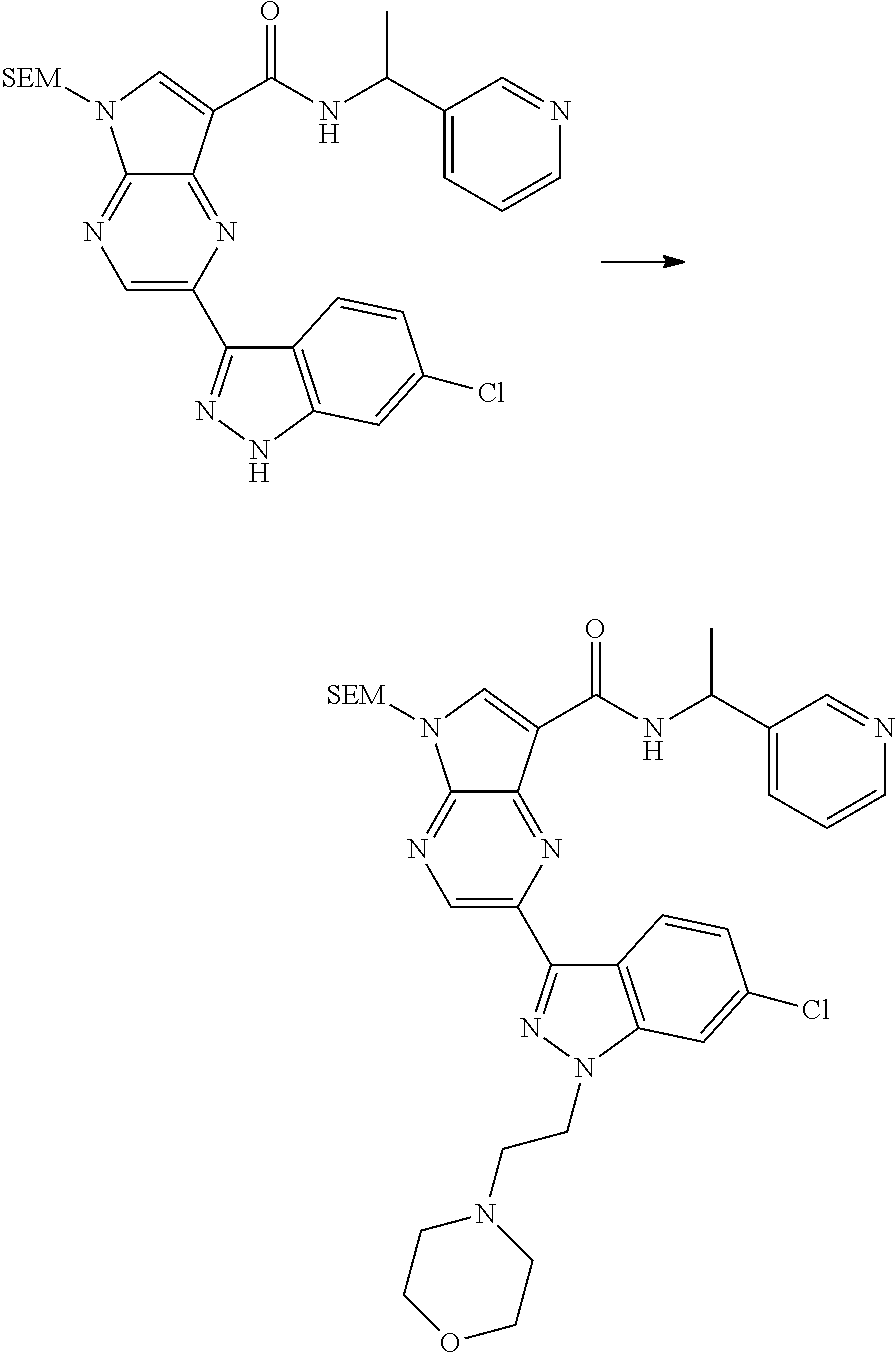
N1=C2C(=NC(C3=NNC4=C3C=CC(Cl)=C4)=C1)C(C(NC(C1=CC=CN=C1)C)=O)=CN2[SEM].N1=C2C(=NC(C3=NN(CCN4CCOCC4)C4=C3C=CC(Cl)=C4)=C1)C(C(NC(C1=CC=CN=C1)C)=O)=CN2[SEM]
